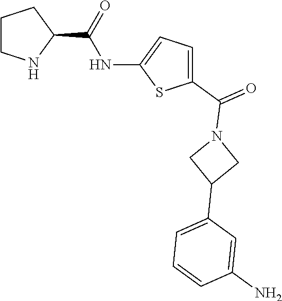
C1CNC(C(=O)NC2=CC=C(C(=O)N3CC(C4=CC=CC(N)=C4)C3)S2)C1
